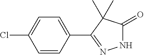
C1=CC(C2=NNC(=O)C2(C)C)=CC=C1Cl
